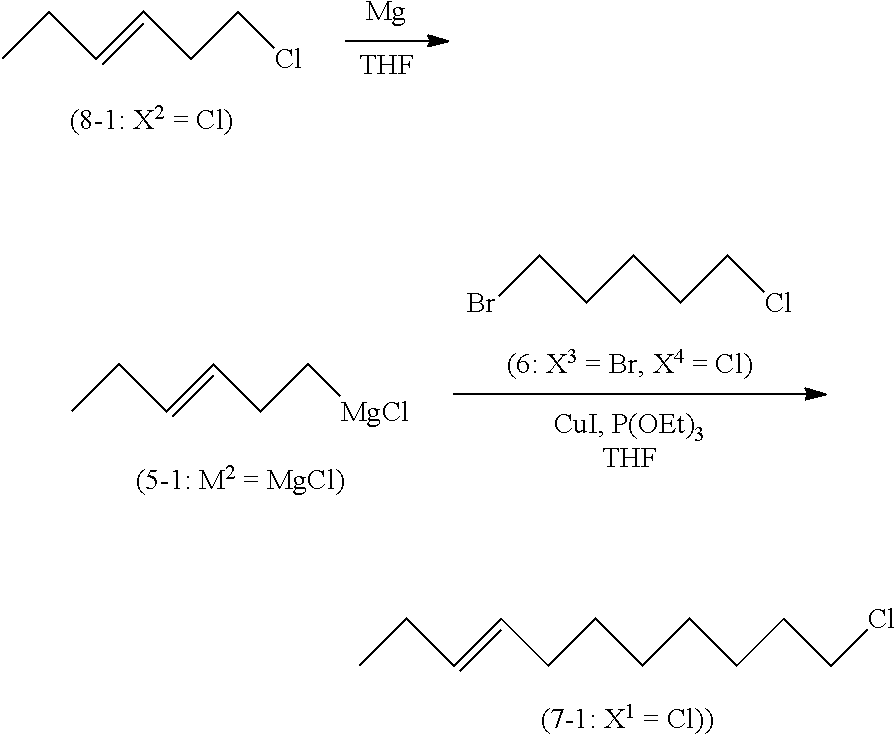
C(CCl)CCCBr.C(C[MgCl])C=CCC.C(CCl)CCCCCC=CCC.C(CCl)C=CCC.[Mg].[THF]
